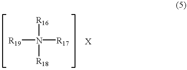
[R19]N([R17])([R16])[R18]
